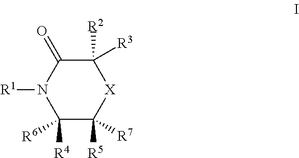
C1([R2])([R3])C(=O)N([R1])C([R4])([R6])C([R5])([R7])[X]1
